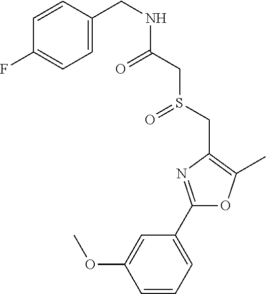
C1=CC=C(C2=NC(CS(=O)CC(=O)NCC3=CC=C(F)C=C3)=C(C)O2)C=C1OC
